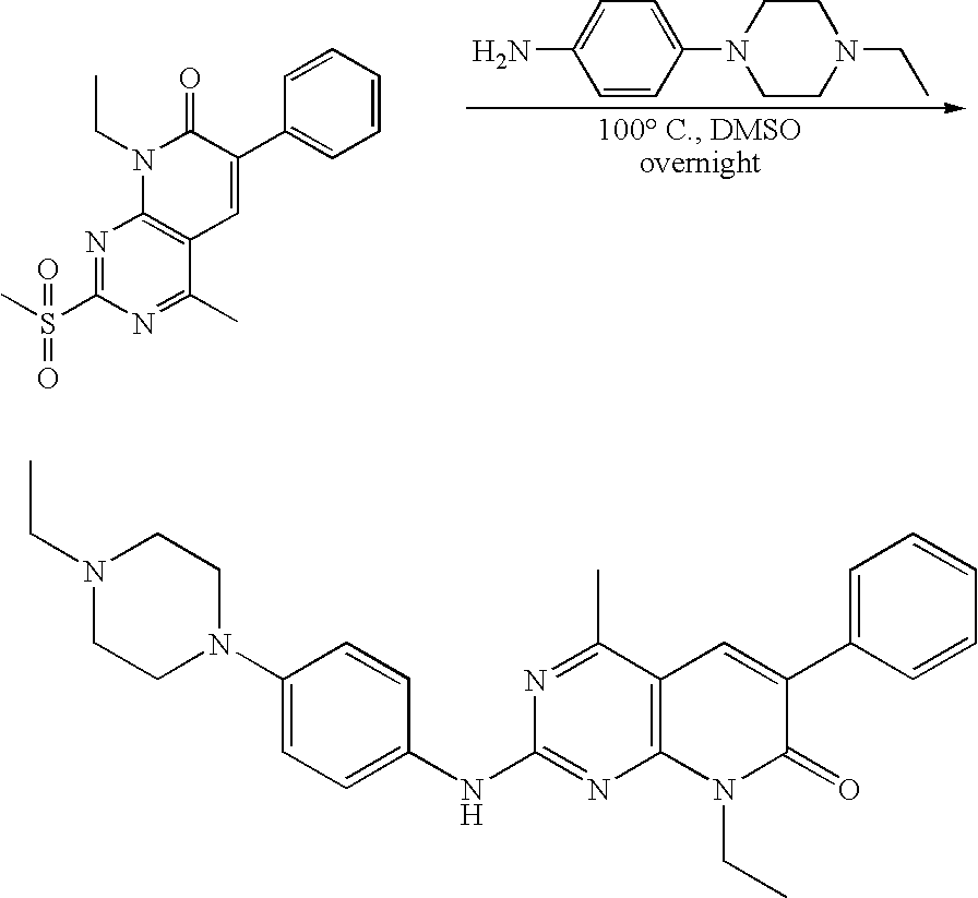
N1(C2=CC=C(N)C=C2)CCN(CC)CC1.N1=C(S(C)(=O)=O)N=C(C)C2=C1N(CC)C(=O)C(C1=CC=CC=C1)=C2.C12=C(C(C)=NC(NC3=CC=C(N4CCN(CC)CC4)C=C3)=N1)C=C(C1=CC=CC=C1)C(=O)N2CC
